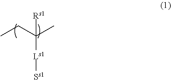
CCC(C)([Rs1])[Ls1][Ss1]
